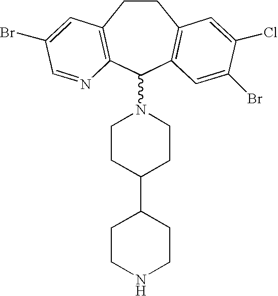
C1CC2=C(C(N3CCC(C4CCNCC4)CC3)C3=C1C=C(Cl)C(Br)=C3)N=CC(Br)=C2
